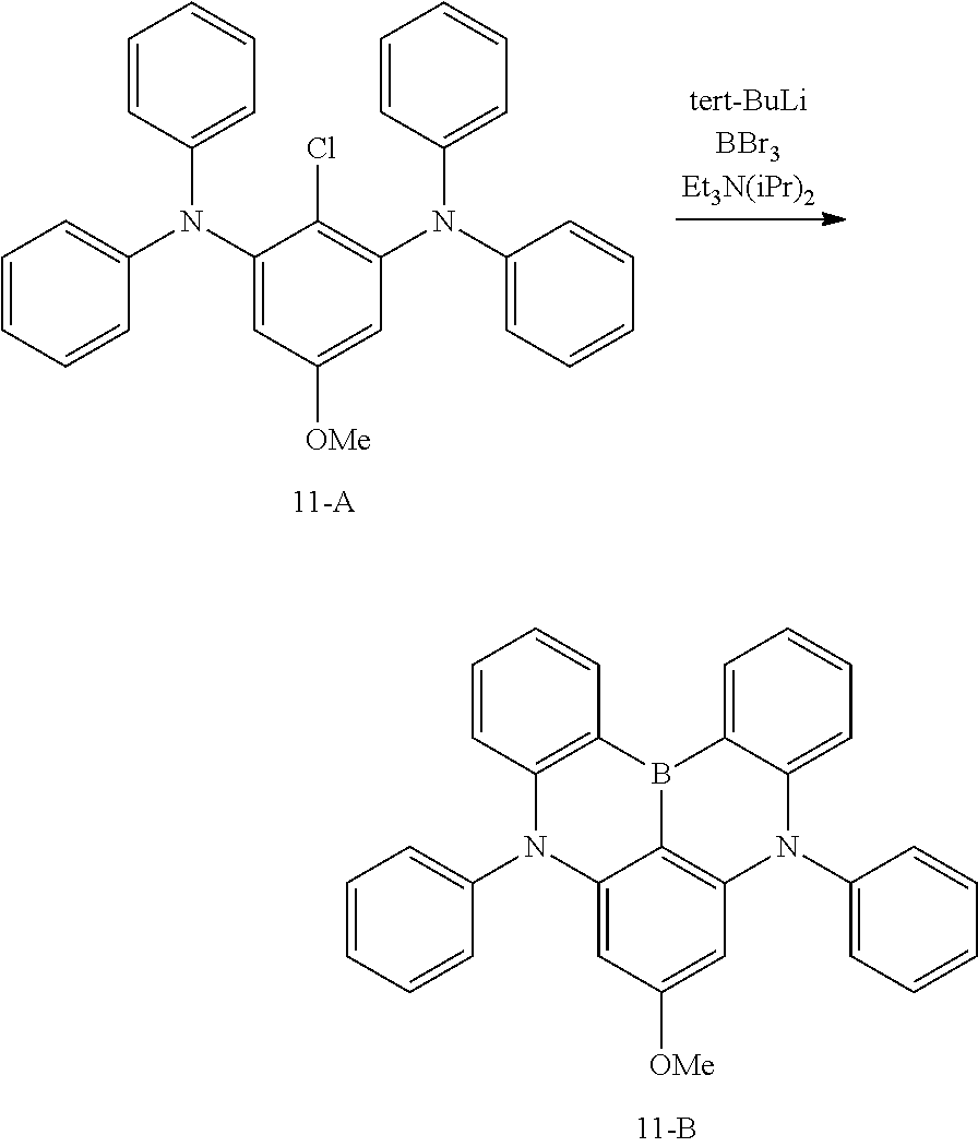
C12=CC([OMe])=CC3=C1B(C1=C(N2C2=CC=CC=C2)C=CC=C1)C1=CC=CC=C1N3C1=CC=CC=C1.C1(N(C2=CC=CC=C2)C2=CC=CC=C2)=CC([OMe])=CC(N(C2=CC=CC=C2)C2=CC=CC=C2)=C1Cl
